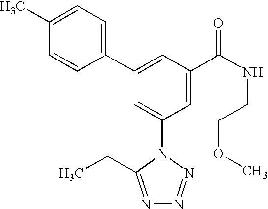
C1(C2=CC(C(NCCOC)=O)=CC(N3C(CC)=NN=N3)=C2)=CC=C(C)C=C1
